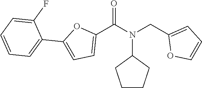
C1(C(N(CC2=CC=CO2)C2CCCC2)=O)=CC=C(C2=CC=CC=C2F)O1
